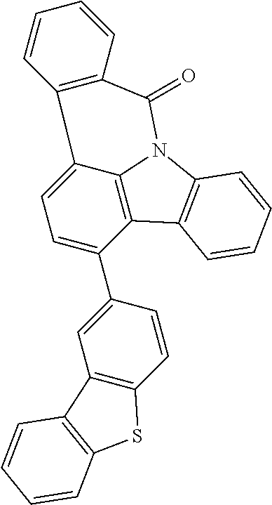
C1=C(C2=CC3=C(C=C2)SC2=C3C=CC=C2)C2=C3C(=C1)C1=C(C(=O)N3C3=C2C=CC=C3)C=CC=C1
